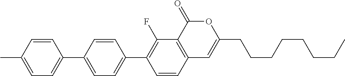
C12=C(C(=O)OC(CCCCCCCC)=C1)C(F)=C(C1=CC=C(C3=CC=C(C)C=C3)C=C1)C=C2
